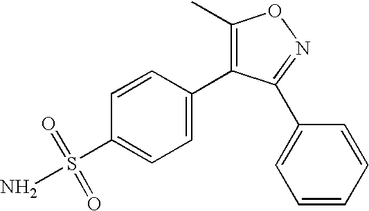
C1=CC(C2=C(C)ON=C2C2=CC=CC=C2)=CC=C1S(N)(=O)=O
